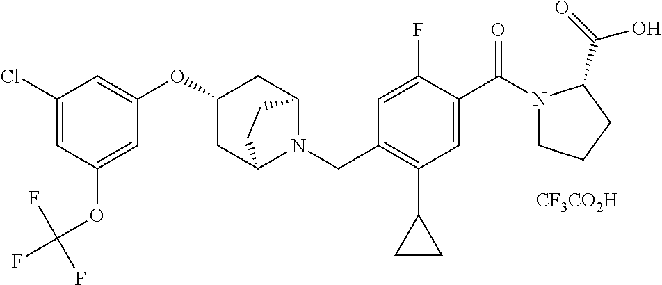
C1(Cl)=CC(OC(F)(F)F)=CC(OC2CC3N(CC4=C(C5CC5)C=C(C(N5CCCC5C(=O)O)=O)C(F)=C4)C(C2)CC3)=C1.[CF3CO2H]
